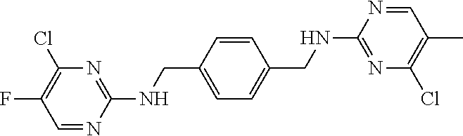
C1=CC(CNC2=NC(Cl)=C(F)C=N2)=CC=C1CNC1=NC(Cl)=C(C)C=N1
